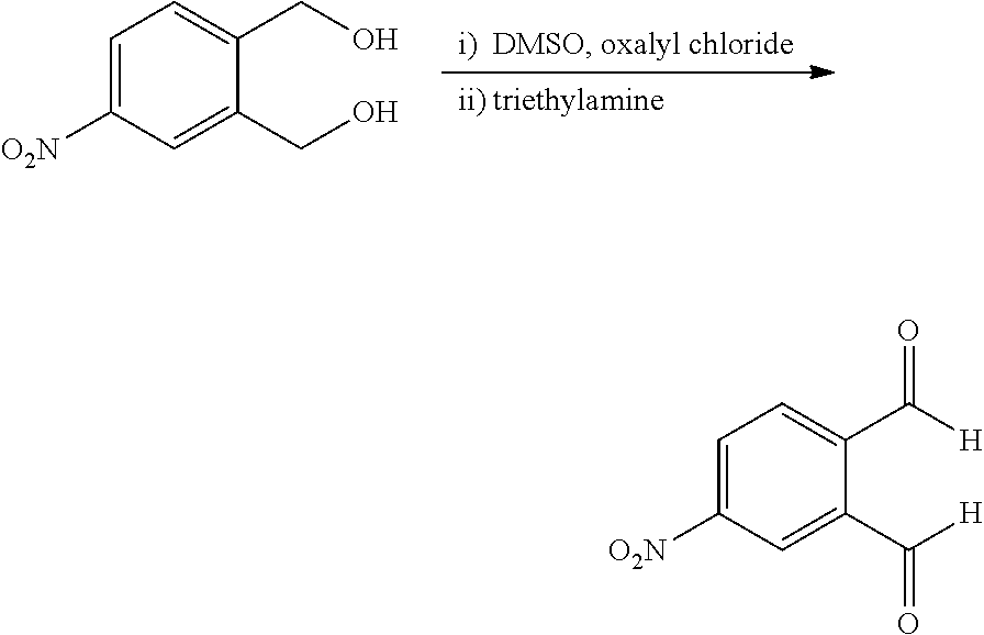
C1=C([O2N])C=C(C([H])=O)C(C([H])=O)=C1.C1=C([O2N])C=C(CO)C(CO)=C1
